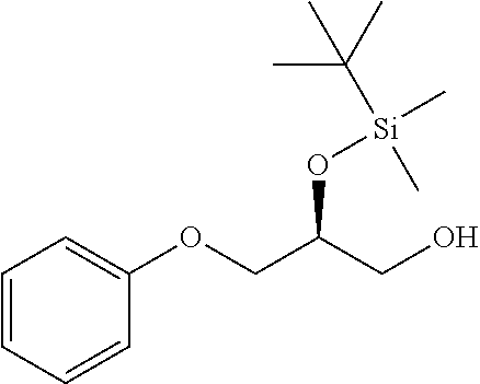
C1=CC=CC(OCC(CO)O[Si](C)(C(C)(C)C)C)=C1
